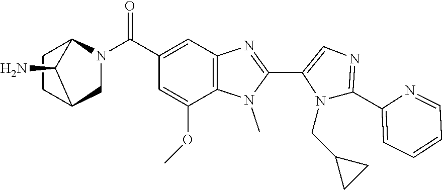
N1=C(C2=CC=CC=N2)N(CC2CC2)C(C2=NC3=C(N2C)C(OC)=CC(C(N2CC4CCC2C4N)=O)=C3)=C1
